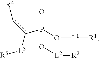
c(P(O[L1][R1])(=O)O[L2][R2])(c[R4])[L3][R3]
